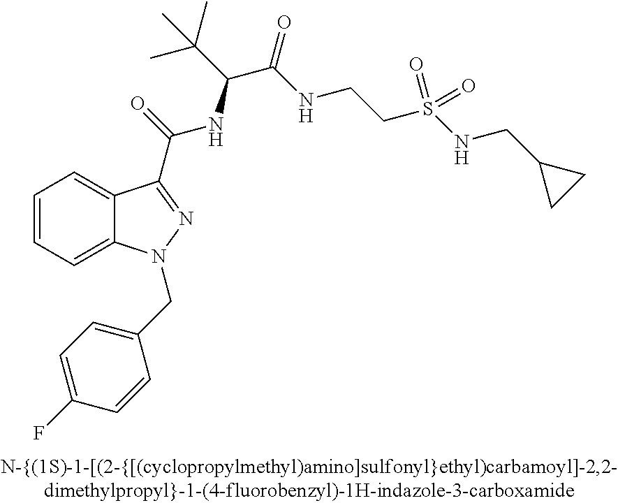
C1=CC=C2C(=C1)C(C(=O)NC(C(C)(C)C)C(=O)NCCS(NCC1CC1)(=O)=O)=NN2CC1=CC=C(F)C=C1
